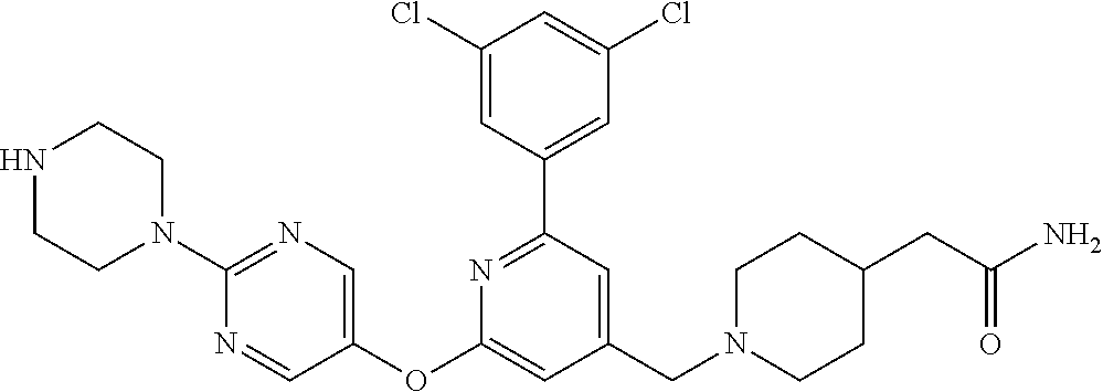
C1(Cl)=CC(C2=NC(OC3=CN=C(N4CCNCC4)N=C3)=CC(CN3CCC(CC(N)=O)CC3)=C2)=CC(Cl)=C1
